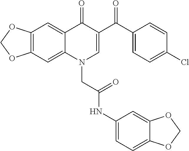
C12=C(C=C3C(=C1)C(=O)C(C(C1=CC=C(Cl)C=C1)=O)=CN3CC(NC1=CC=C3C(=C1)OCO3)=O)OCO2
